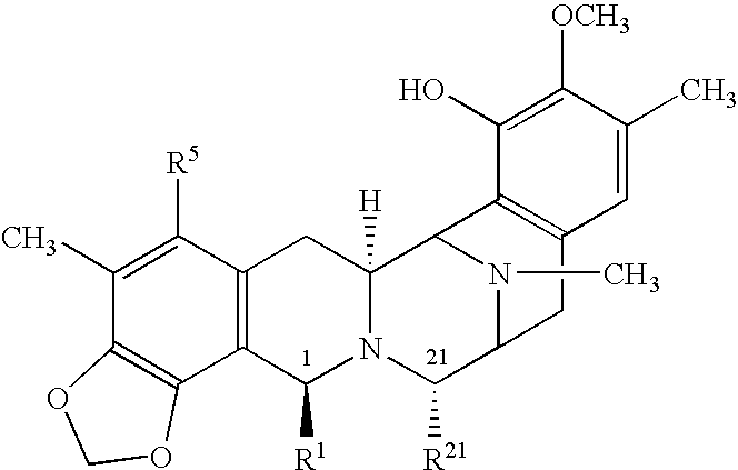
C1(C)=C([R5])C2=C(C3=C1OCO3)C([R1])N1C([H])(C2)C2N(C)C(C1[R21])CC1=C2C(O)=C([OCH3])C(C)=C1
